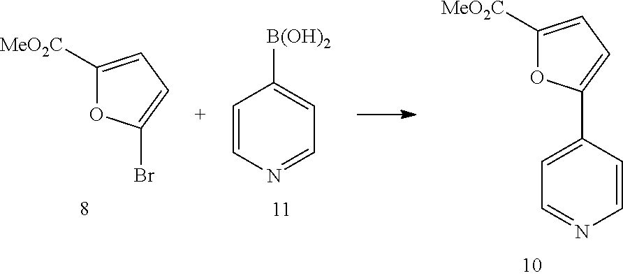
C1([MeO2C])=CC=C(Br)O1.C1=CN=CC=C1[B(OH)2].C1([MeO2C])=CC=C(C2=CC=NC=C2)O1
